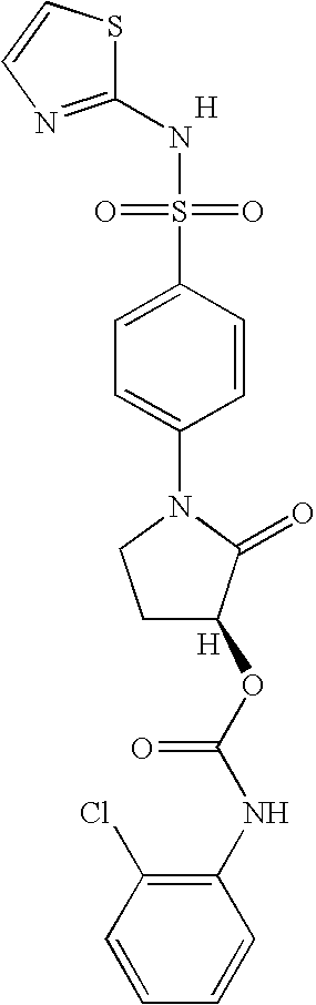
[H].S1C(NS(=O)(=O)C2=CC=C(N3CCC(OC(NC4=C(Cl)C=CC=C4)=O)C3=O)C=C2)=NC=C1.[H]
